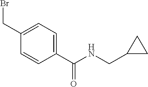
C1(C(NCC2CC2)=O)=CC=C(CBr)C=C1
